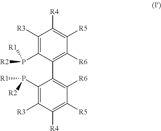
C1(P([R1])[R2])=C([R3])C([R4])=C([R5])C([R6])=C1C1=C([R6])C([R5])=C([R4])C([R3])=C1P([R2])[R1]
